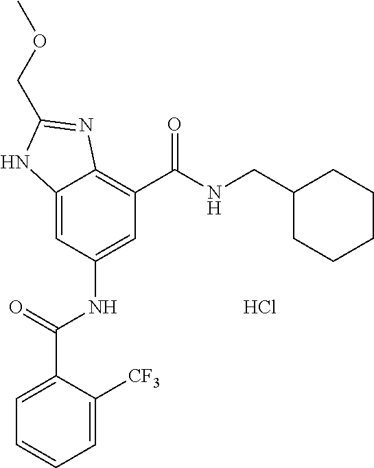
C12=CC(NC(C3=CC=CC=C3[CF3])=O)=CC(C(NCC3CCCCC3)=O)=C1N=C(COC)N2.Cl
